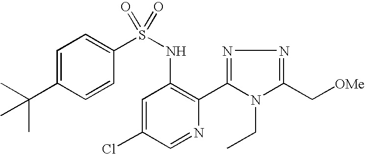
C1=C(C(C)(C)C)C=CC(S(NC2=C(C3=NN=C(C[OMe])N3CC)N=CC(Cl)=C2)(=O)=O)=C1
